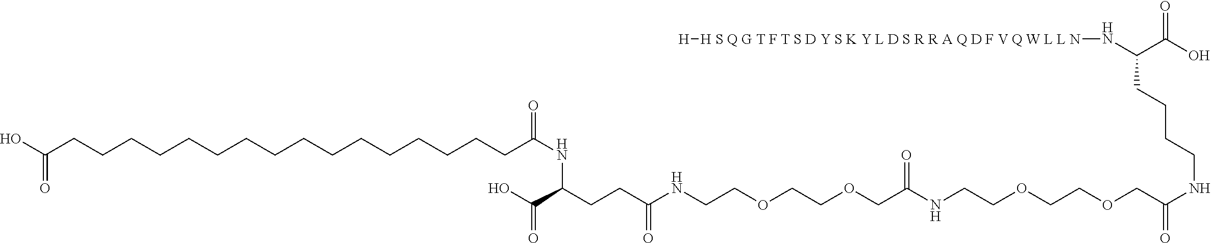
N(C(C(O)=O)CCCCNC(COCCOCCNC(COCCOCCNC(CCC(C(O)=O)NC(CCCCCCCCCCCCCCCCC(O)=O)=O)=O)=O)=O)[H S Q G T F T S D Y S K Y L D S R R A Q D F V Q W L L N][H]
